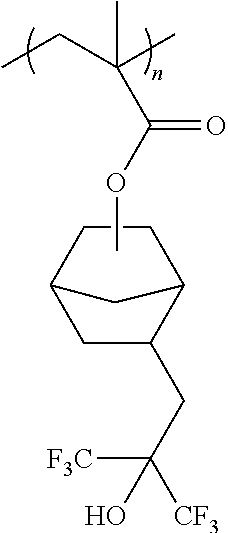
C1C(CC([F3C])([CF3])O)C2CC1CC2.C(C(=O)OC)(C)(C)CC
